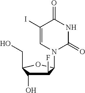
C1(F)C(O)C(CO)OC1N1C(=O)NC(=O)C(I)=C1
